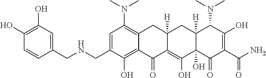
C1(CNCC2=CC(N(C)C)=C3C(=C2O)C(=O)C2=C(O)C4(O)C([H])(CC2([H])C3)C(N(C)C)C(O)=C(C(N)=O)C4=O)=CC(O)=C(O)C=C1
